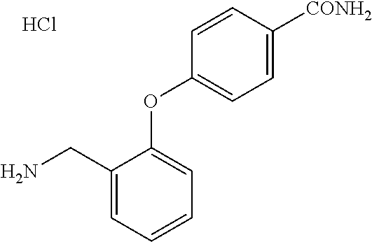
C1(CN)=CC=CC=C1OC1=CC=C([CONH2])C=C1.Cl
